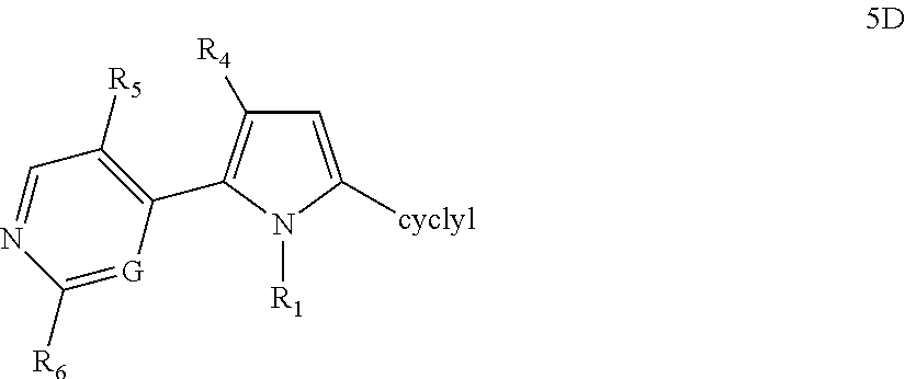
C1=C([cyclyl])N([R1])C(C2=C([R5])C=NC([R6])=[G]2)=C1[R4]
